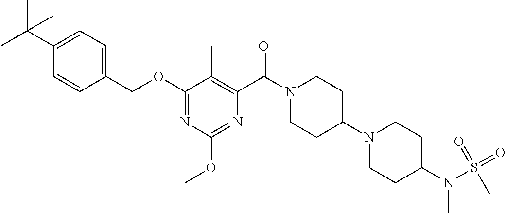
O(C1=NC(OC)=NC(C(N2CCC(N3CCC(N(S(=O)(=O)C)C)CC3)CC2)=O)=C1C)CC1=CC=C(C(C)(C)C)C=C1
